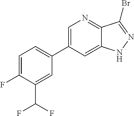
C1=C(C2=CC=C(F)C(C(F)F)=C2)C=C2C(=N1)C(Br)=NN2
